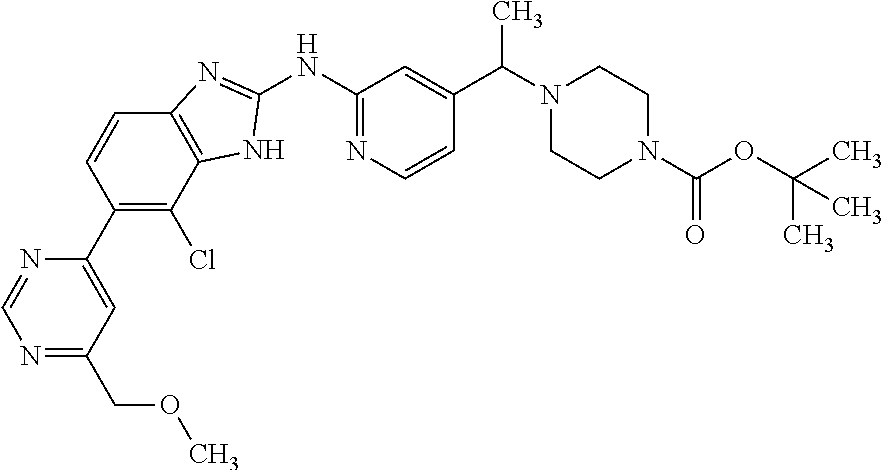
C1(NC2=NC=CC(C(N3CCN(C(OC(C)(C)C)=O)CC3)C)=C2)=NC2=C(N1)C(Cl)=C(C1=CC(COC)=NC=N1)C=C2
